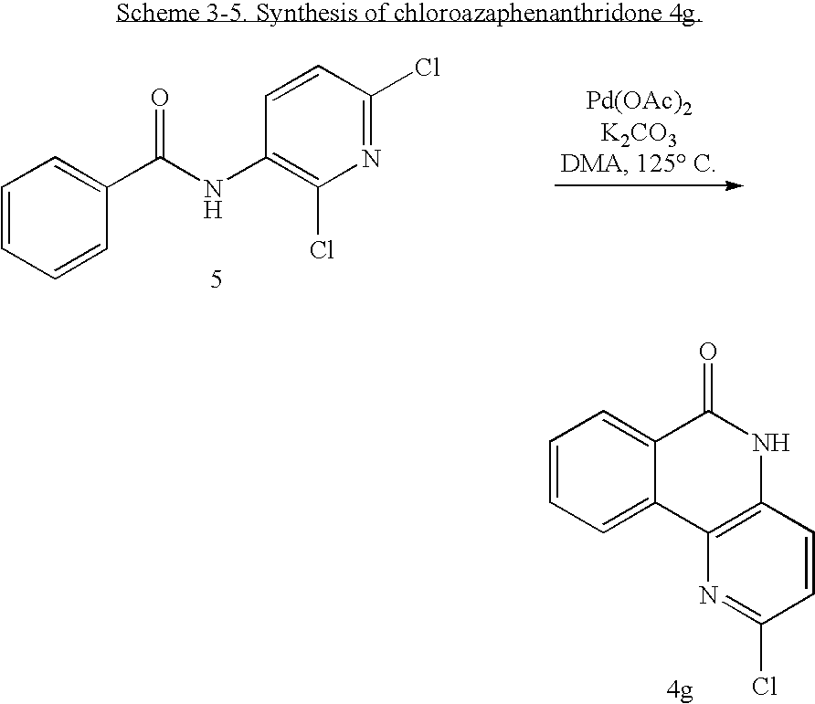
C1=CC=CC(C(NC2=C(Cl)N=C(Cl)C=C2)=O)=C1.C1=CC=C2C(=C1)C(=O)NC1=C2N=C(Cl)C=C1
